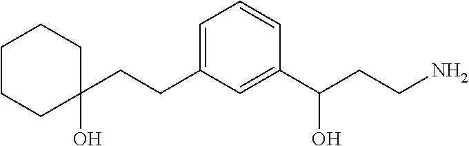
C1=C(CCC2(O)CCCCC2)C=C(C(CCN)O)C=C1
